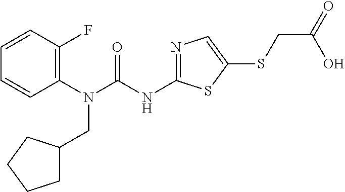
C1(N(CC2CCCC2)C(=O)NC2=NC=C(SCC(O)=O)S2)=C(F)C=CC=C1
